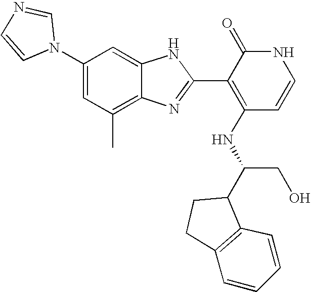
C1(C)=C2C(=CC(N3C=NC=C3)=C1)NC(C1=C(NC(CO)C3CCC4=C3C=CC=C4)C=CNC1=O)=N2
